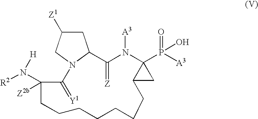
C1C([Z1])CN2C1C(=[Z])N([A3])C1(P(=O)([A3])O)C(C1)CCCCCCCC([Z2b])(N([R2])[H])C2=[Y1]
